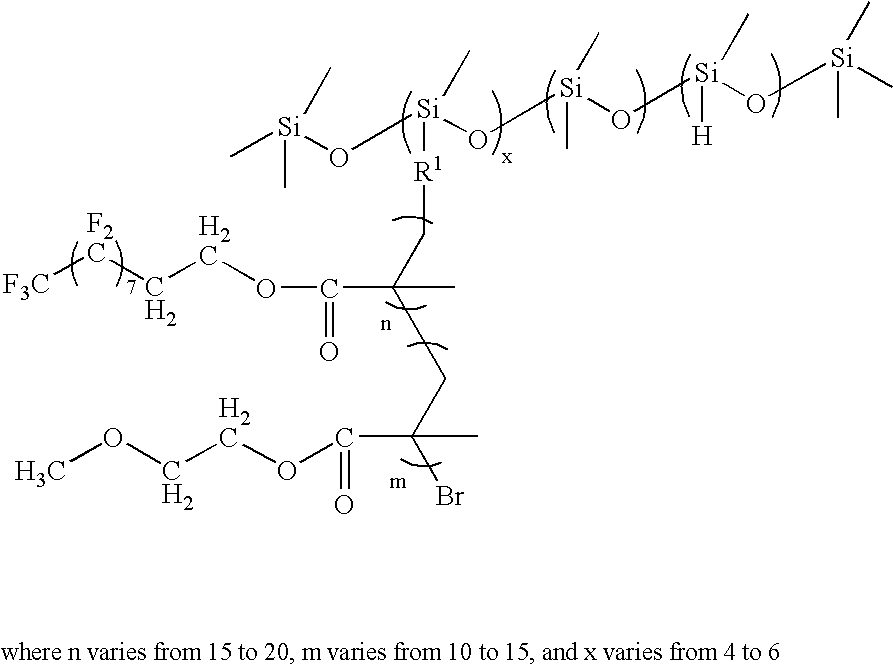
C[Si](O[Si](O[Si](O[Si](O[Si](C)(C)C)([H])C)(C)C)([R1]CC(CC(Br)(C)C(=O)OCCOC)(C)C(OCC[F2C][F3C])=O)C)(C)C
